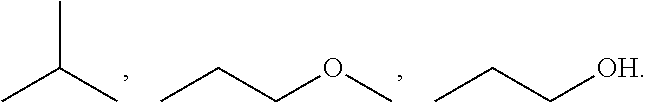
CC(C)C.C(OC)CC.C([OH])CC
